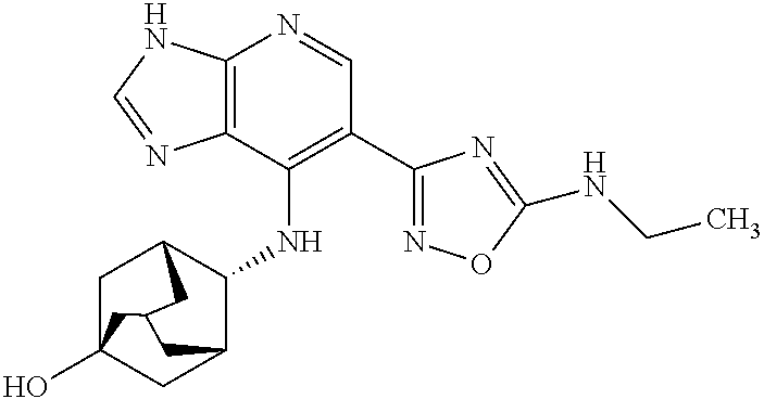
C12=C(C(NC3C4CC5(O)CC3CC(C5)C4)=C(C3=NOC(NCC)=N3)C=N1)N=CN2
